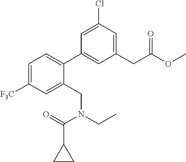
C1=C([F3C])C=C(CN(C(C2CC2)=O)CC)C(C2=CC(CC(=O)OC)=CC(Cl)=C2)=C1
